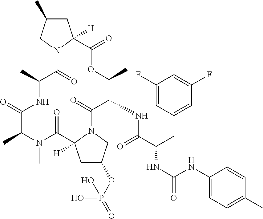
C(C(NC(=O)NC1=CC=C(C)C=C1)CC1=CC(F)=CC(F)=C1)(NC1C(C)OC(=O)C2([H])N(C(=O)C(C)NC(=O)C(C)N(C)C(=O)C3([H])N(C1=O)CC(OP(O)(O)=O)C3)CC(C)C2)=O
